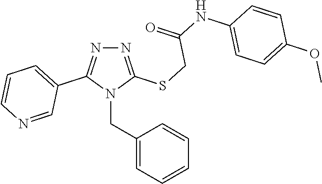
N1=C(SCC(NC2=CC=C(OC)C=C2)=O)N(CC2=CC=CC=C2)C(C2=CC=CN=C2)=N1
